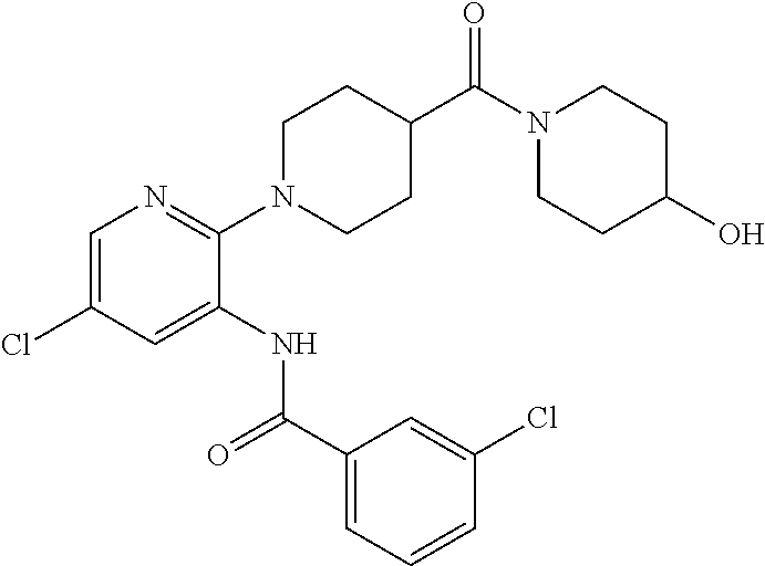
C1=C(Cl)C=C(NC(C2=CC=CC(Cl)=C2)=O)C(N2CCC(C(N3CCC(O)CC3)=O)CC2)=N1
